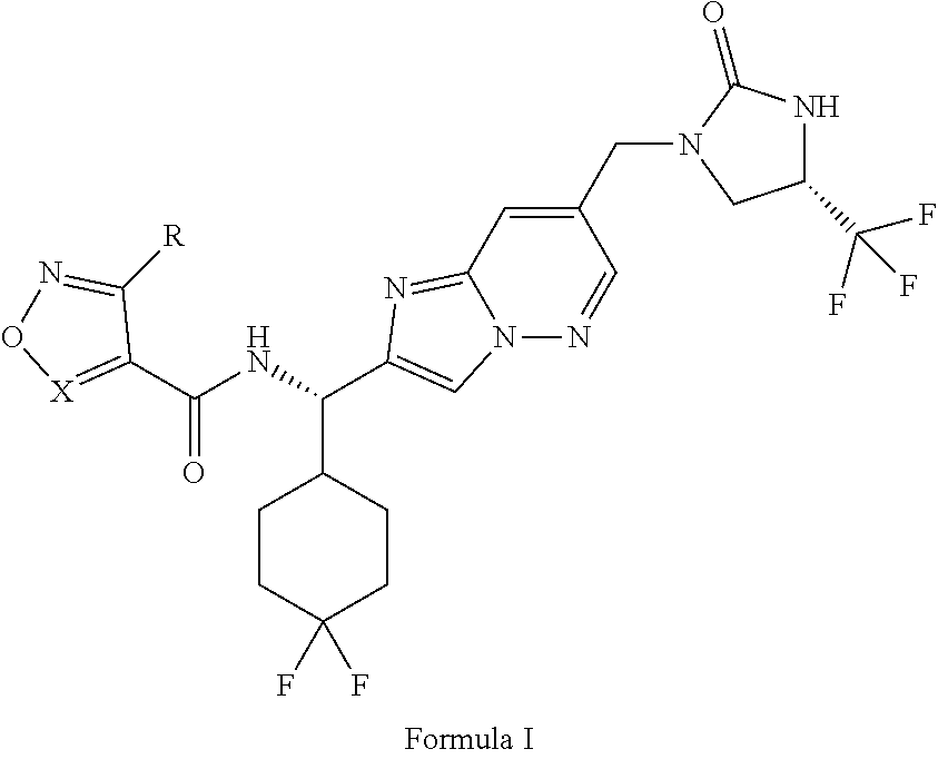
C1CC(F)(F)CCC1C(NC(C1=[X]ON=C1[R])=O)C1=CN2C(=N1)C=C(CN1CC(C(F)(F)F)NC1=O)C=N2
